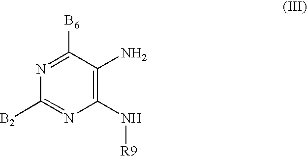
C1(N[R9])=C(N)C([B6])=NC([B2])=N1
